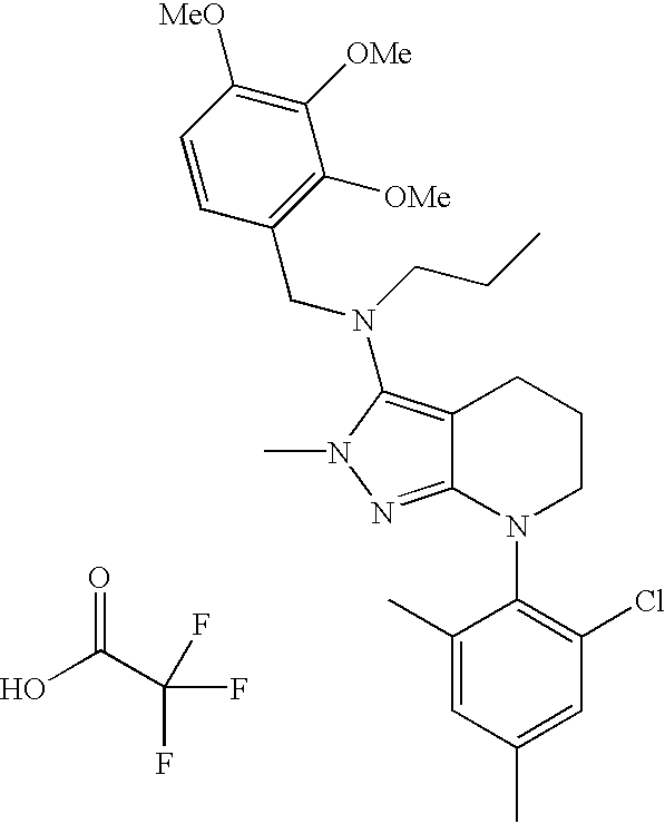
C12=C(N(CCC)CC3=C([OMe])C([OMe])=C([MeO])C=C3)N(C)N=C1N(C1=C(Cl)C=C(C)C=C1C)CCC2.O=C(C(F)(F)F)O
